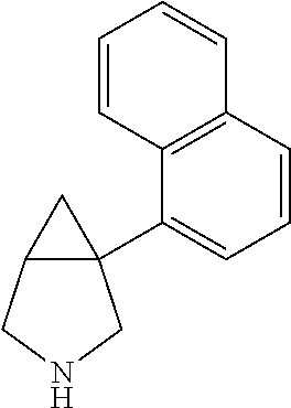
C1=CC2=C(C(C34CC3CNC4)=C1)C=CC=C2
